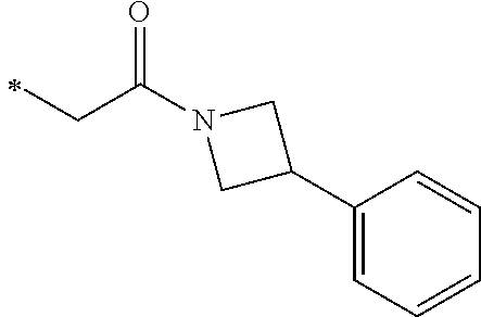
N1(C(CC)=O)CC(C2=CC=CC=C2)C1
